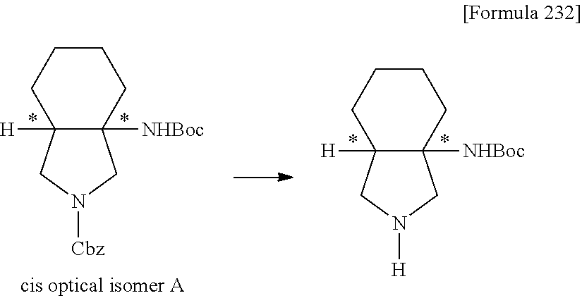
C12([H])C([NHBoc])(CN([Cbz])C1)CCCC2.C12([H])C([NHBoc])(CN([H])C1)CCCC2
